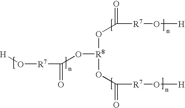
[H]O[R7]C(=O)O[R8](OC(=O)[R7]O[H])OC(=O)[R7]O[H]
